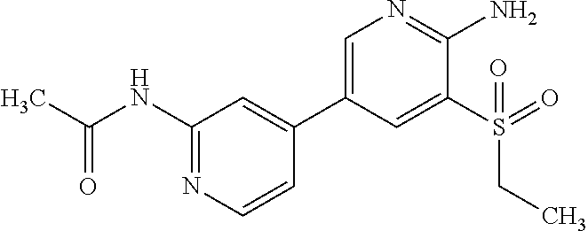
C1(NC(C)=O)=NC=CC(C2=CN=C(N)C(S(=O)(CC)=O)=C2)=C1
